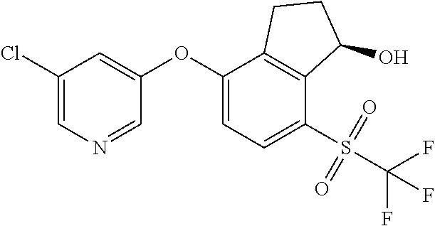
C1(Cl)=CN=CC(OC2=CC=C(S(C(F)(F)F)(=O)=O)C3=C2CCC3O)=C1
